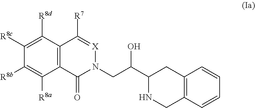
C1([R8c])=C([R8d])C2=C(C([R8a])=C1[R8b])C(=O)N(CC(C1NCC3=C(C1)C=CC=C3)O)[X]=C2[R7]
